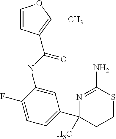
N1=C(N)SCCC1(C1=CC=C(F)C(NC(=O)C2=C(C)OC=C2)=C1)C
